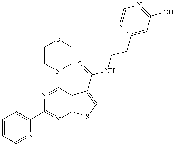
C1=CC=NC(C2=NC3=C(C(N4CCOCC4)=N2)C(C(NCCC2=CC(O)=NC=C2)=O)=CS3)=C1
